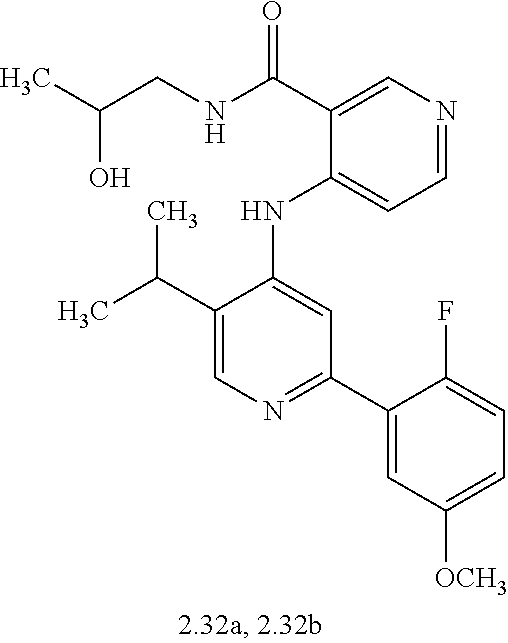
C1(NC2=CC(C3=CC([OCH3])=CC=C3F)=NC=C2C(C)C)=CC=NC=C1C(NCC(C)O)=O
